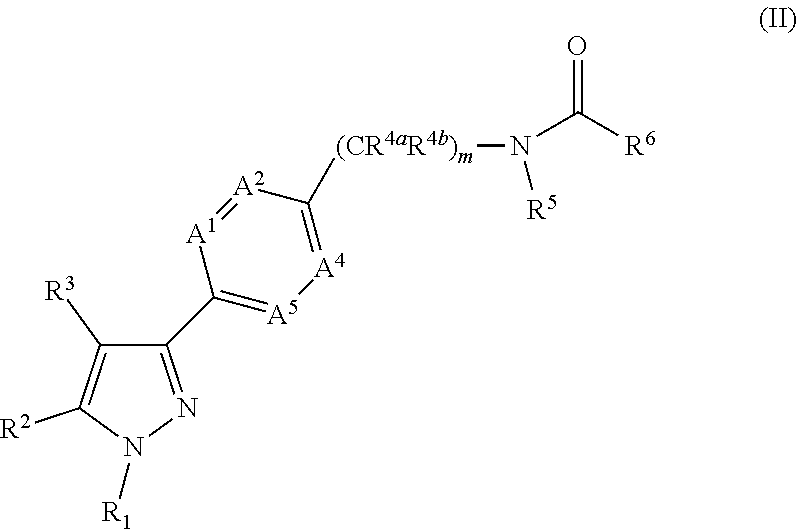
C1(C2=[A5][A4]=C([(CR4aR4b)m]N(C(=O)[R6])[R5])[A2]=[A1]2)=NN([R1])C([R2])=C1[R3]
